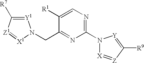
N1(C2=NC=C([R1])C(CN3[Y1]=C([R7])[Z1]=[X1]3)=N2)[X]=[Z]C([R9])=[Y]1
